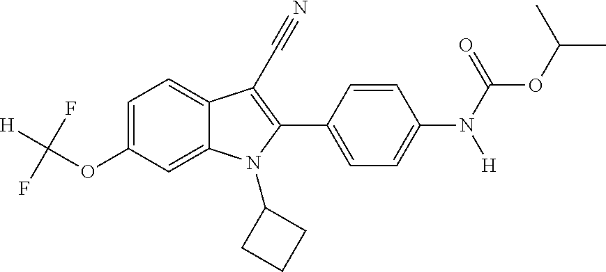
C1=C(OC([H])(F)F)C=C2C(=C1)C(C#N)=C(C1=CC=C(N(C(OC(C)C)=O)[H])C=C1)N2C1CCC1
